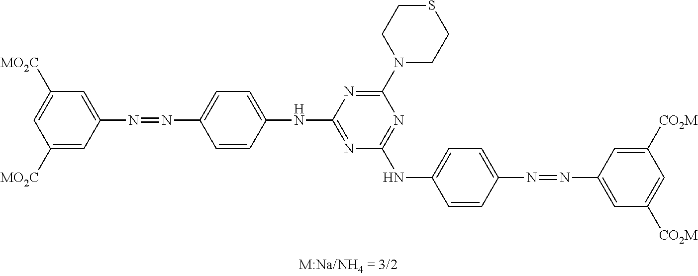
C1([MO2C])=CC([MO2C])=CC(N=NC2=CC=C(NC3=NC(NC4=CC=C(N=NC5=CC([CO2M])=CC([CO2M])=C5)C=C4)=NC(N4CCSCC4)=N3)C=C2)=C1
